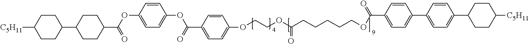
[C5H11]C1CCC(C2CCC(C(OC3=CC=C(OC(C4=CC=C(OCCOC(CCCCCOC(C5=CC=C(C6=CC=C(C7CCC([C5H11])CC7)C=C6)C=C5)=O)=O)C=C4)=O)C=C3)=O)CC2)CC1
